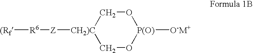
[(Rf][R6][Z][CH2)C]1CO[P(O)]([O-M+])OC1
